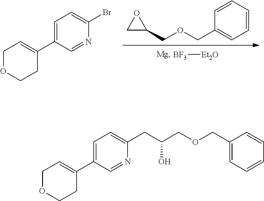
[BF3][Et2O].C1(COCC2OC2)=CC=CC=C1.C1=C(C2=CCOCC2)C=NC(Br)=C1.C1=C(C2=CCOCC2)C=NC(CC(COCC2=CC=CC=C2)O)=C1
